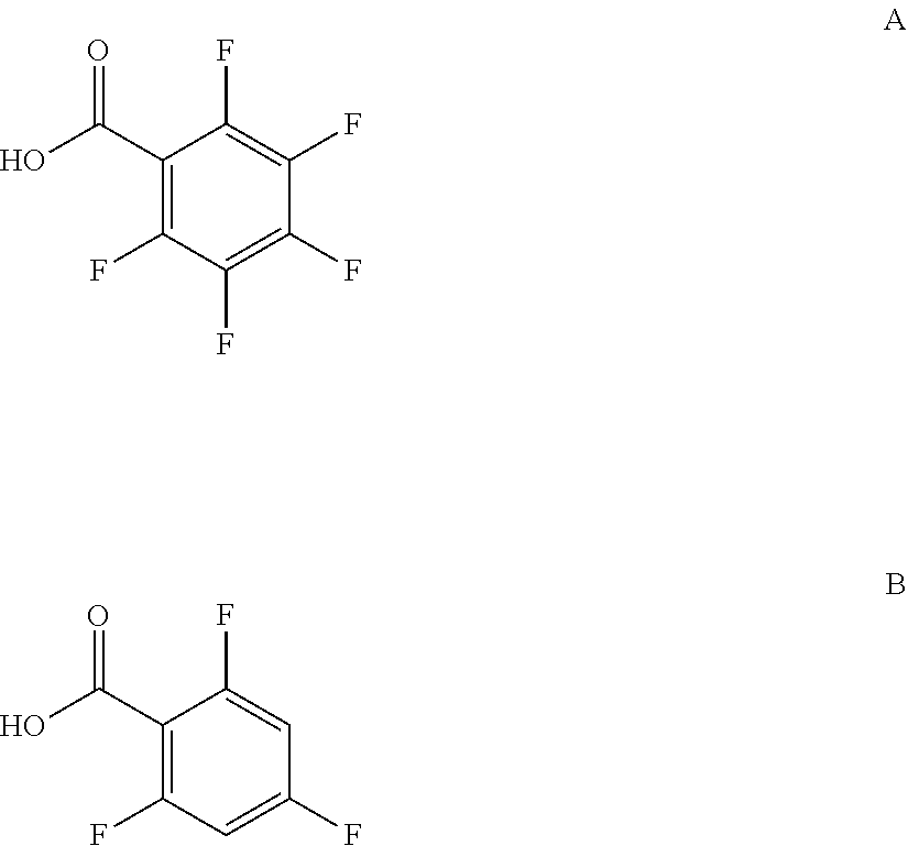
C1(C(O)=O)=C(F)C(F)=C(F)C(F)=C1F.C1(C(O)=O)=C(F)C=C(F)C=C1F
